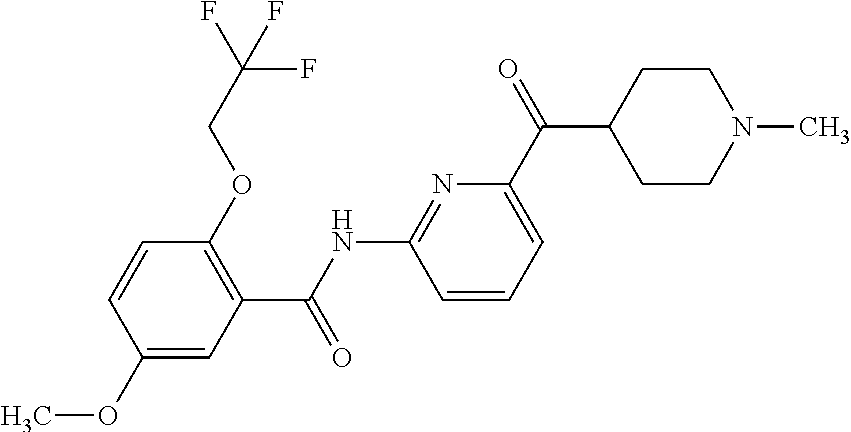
C1(C(NC2=NC(C(C3CCN(C)CC3)=O)=CC=C2)=O)=C(OCC(F)(F)F)C=CC(OC)=C1
